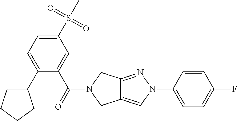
C1(C2=CC=C(S(C)(=O)=O)C=C2C(=O)N2CC3=CN(C4=CC=C(F)C=C4)N=C3C2)CCCC1
